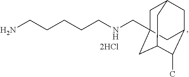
NCCCCCNCC12CC3CC(C(C)C(C1)C3)C2
